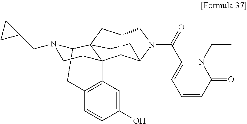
C1(C(N2CC3CC45CCC2C3C42C3=C(C=CC(O)=C3)CC5N(CC3CC3)CC2)=O)=CC=CC(=O)N1CC
